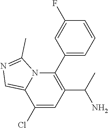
C1(C(C)N)=C(C2=CC=CC(F)=C2)N2C(=CN=C2C)C(Cl)=C1
